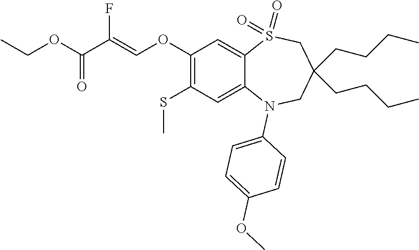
C1C(CCCC)(CCCC)CN(C2=CC=C(OC)C=C2)C2=CC(SC)=C(OC=C(C(OCC)=O)F)C=C2S1(=O)=O
